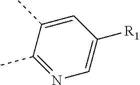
N1=C(C)C(C)=CC([R1])=C1
